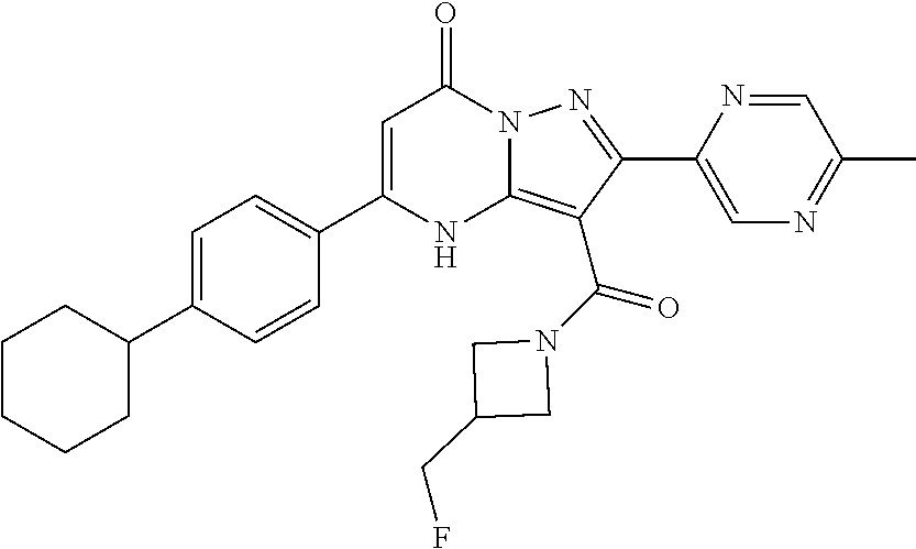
C1=C(C2=CC=C(C3CCCCC3)C=C2)NC2=C(C(=O)N3CC(CF)C3)C(C3=CN=C(C)C=N3)=NN2C1=O
